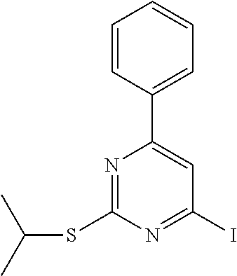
C1(C2=CC(I)=NC(SC(C)C)=N2)=CC=CC=C1
